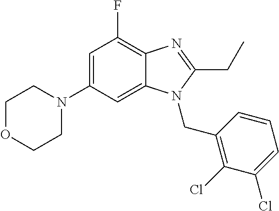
C1=C(N2CCOCC2)C=C2C(=C1F)N=C(CC)N2CC1=C(Cl)C(Cl)=CC=C1
